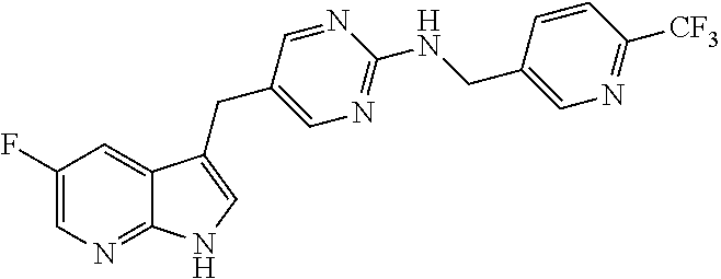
C1(F)=CN=C2C(=C1)C(CC1=CN=C(NCC3=CN=C([CF3])C=C3)N=C1)=CN2
